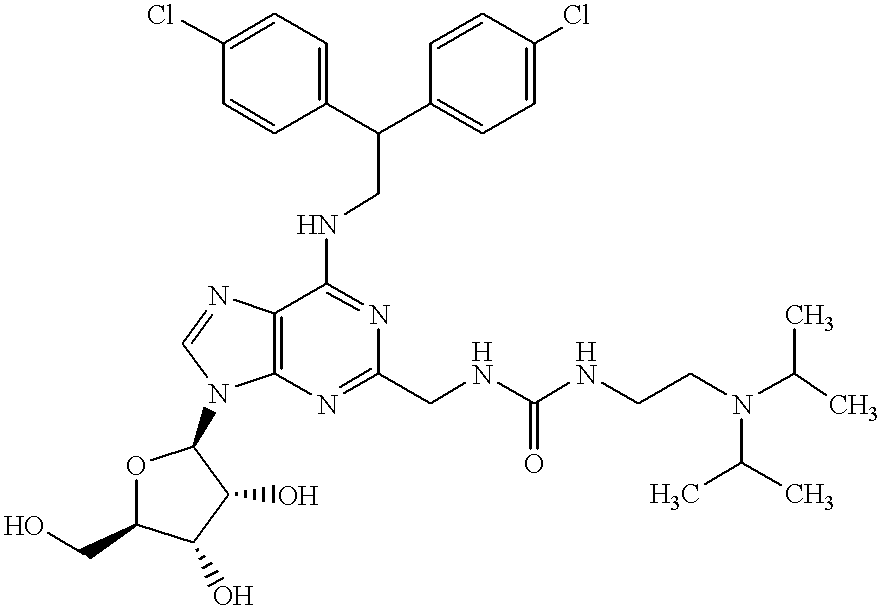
C12=C(N=C(CNC(=O)NCCN(C(C)C)C(C)C)N=C1NCC(C1=CC=C(Cl)C=C1)C1=CC=C(Cl)C=C1)N(C1OC(CO)C(O)C1O)C=N2
